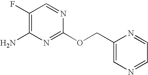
C1(F)=C(N)N=C(OCC2=CN=CC=N2)N=C1
